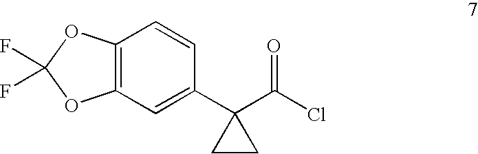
C12=C(OC(F)(F)O1)C=CC(C1(C(Cl)=O)CC1)=C2
